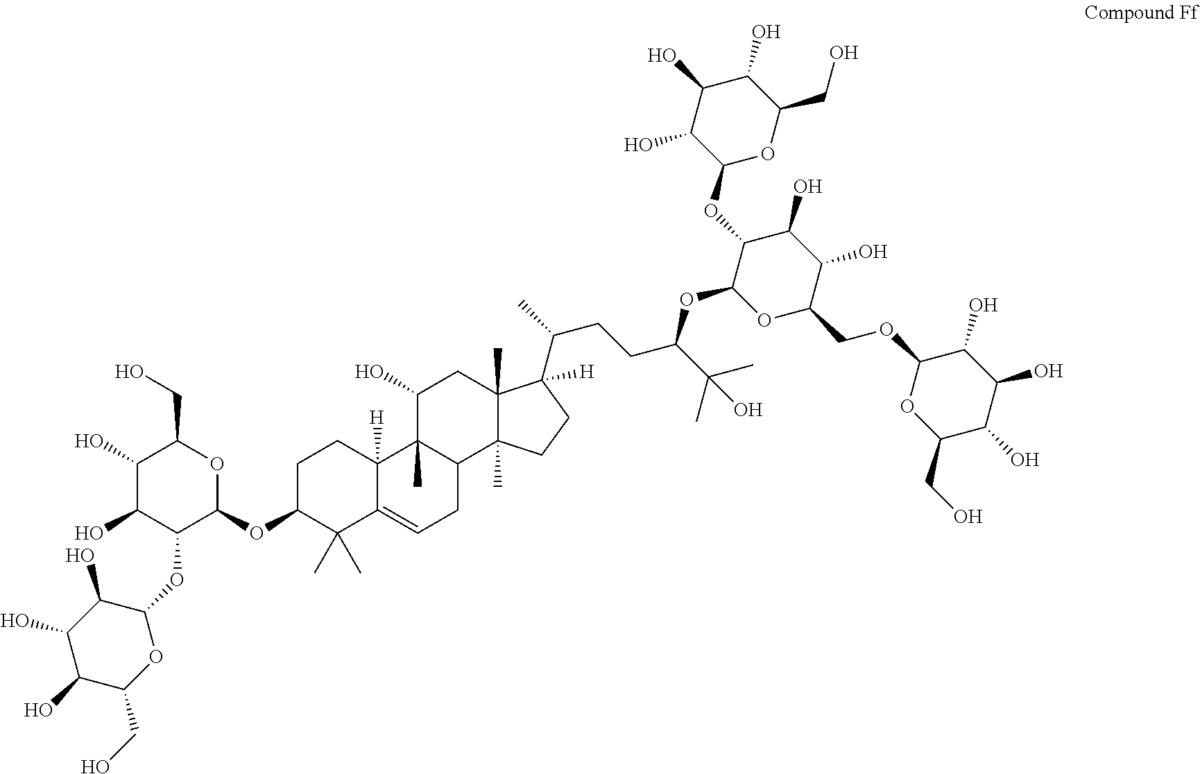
C1(O)C(O)C(OC2C(O)C(O)C(O)C(CO)O2)C(OC2CCC3([H])C(=CCC4C3(C)C(O)CC3(C)C4(C)CCC3(C(CCC(C(C)(C)O)OC3OC(COC4OC(CO)C(O)C(O)C4O)C(O)C(O)C3OC3OC(CO)C(O)C(O)C3O)C)[H])C2(C)C)OC1CO
